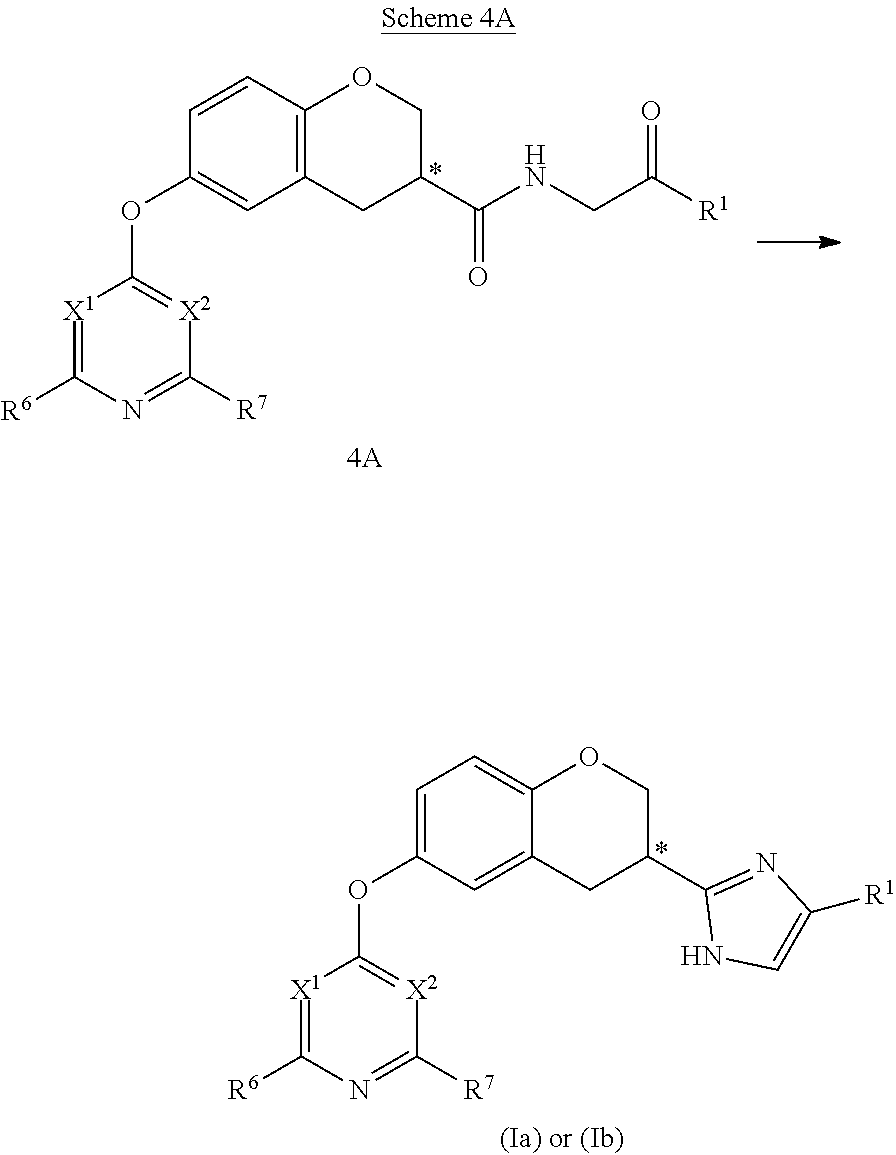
C12=C(OCC(C(NCC([R1])=O)=O)C1)C=CC(OC1=[X2]C([R7])=NC([R6])=[X1]1)=C2.C12=CC(OC3=[X2]C([R7])=NC([R6])=[X1]3)=CC=C1OCC(C1=NC([R1])=CN1)C2
